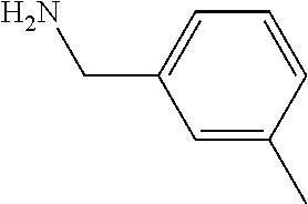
C1=C(CN)C=C(C)C=C1
